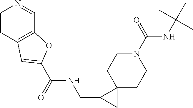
C12(CCN(C(NC(C)(C)C)=O)CC1)C(CNC(C1=CC3=C(C=NC=C3)O1)=O)C2
